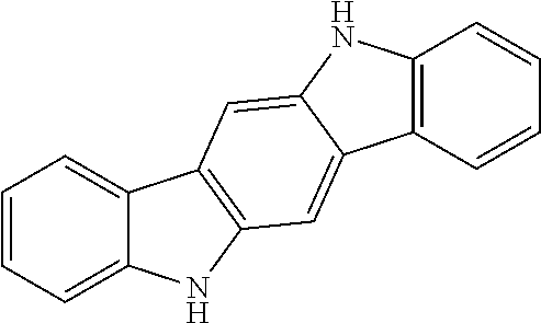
C1=CC=C2C(=C1)C1=C(N2)C=C2C(=C1)NC1=C2C=CC=C1
